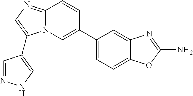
N12C(=NC=C1C1=CNN=C1)C=CC(C1=CC=C3C(=C1)N=C(N)O3)=C2
